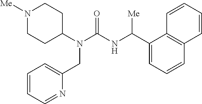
N1([Me])CCC(N(C(=O)NC(C2=CC=CC3=C2C=CC=C3)[Me])CC2=CC=CC=N2)CC1
